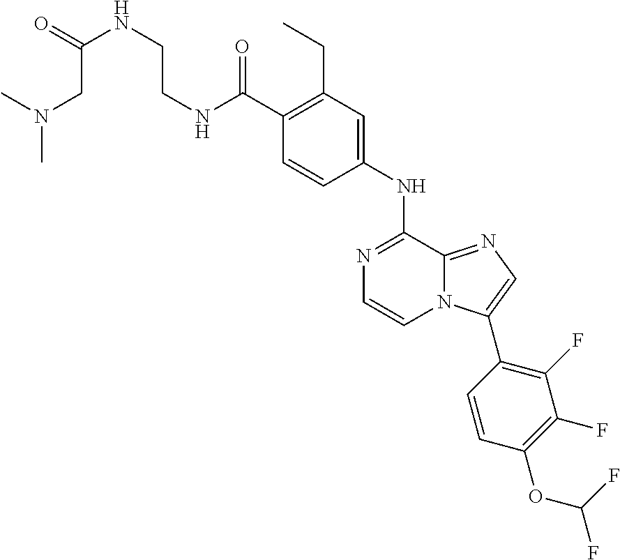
C1(C(NCCNC(=O)CN(C)C)=O)=C(CC)C=C(NC2=NC=CN3C2=NC=C3C2=C(F)C(F)=C(OC(F)F)C=C2)C=C1
